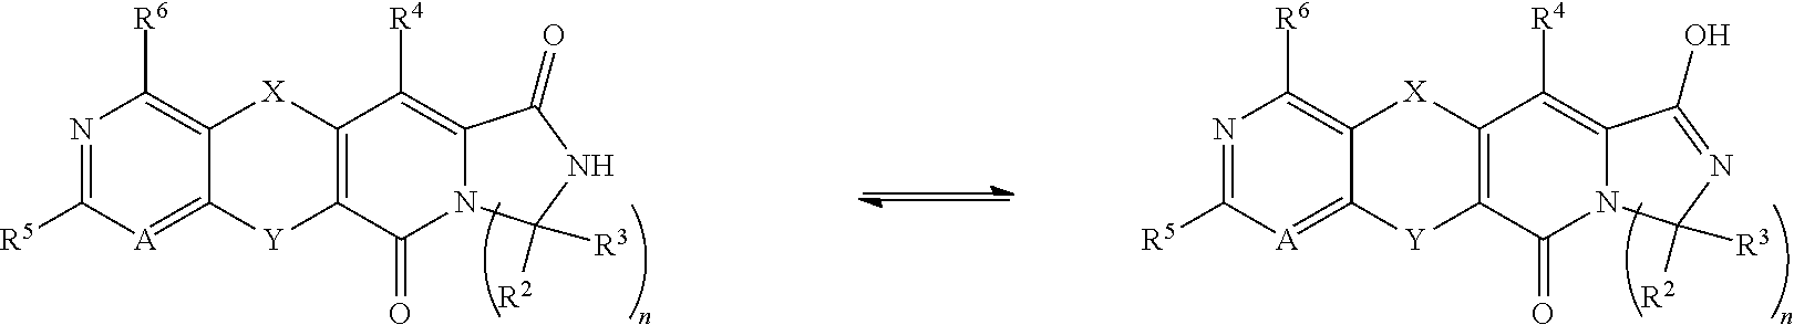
N1=C([R5])[A]=C2C(=C1[R6])[X]C1=C([Y]2)C(=O)N2C(=C1[R4])C(=O)NC2([R2])[R3].N1=C([R5])[A]=C2C(=C1[R6])[X]C1=C([Y]2)C(=O)N2C(=C1[R4])C(O)=NC2([R2])[R3]
